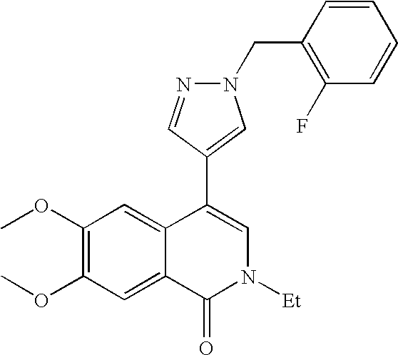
C1(C2=CN([Et])C(=O)C3=CC(OC)=C(OC)C=C23)=CN(CC2=C(F)C=CC=C2)N=C1
